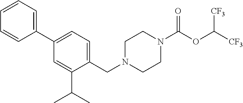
C1(C2=CC=CC=C2)=CC=C(CN2CCN(C(OC([CF3])[CF3])=O)CC2)C(C(C)C)=C1
